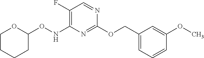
C1(COC2=NC(NOC3OCCCC3)=C(F)C=N2)=CC=CC(OC)=C1
